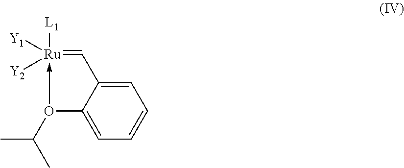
C1=C2C(=CC=C1)O(C(C)C)->[Ru]([Y1])([Y2])([L1])=C2
